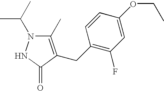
C1(C)=C(CC2=C(F)C=C(OCC)C=C2)C(=O)NN1C(C)C
